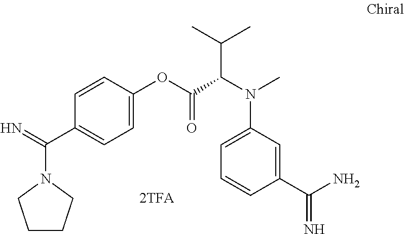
C1CCN(C(=N)C2=CC=C(OC(C(N(C3=CC=CC(C(N)=N)=C3)C)C(C)C)=O)C=C2)C1
